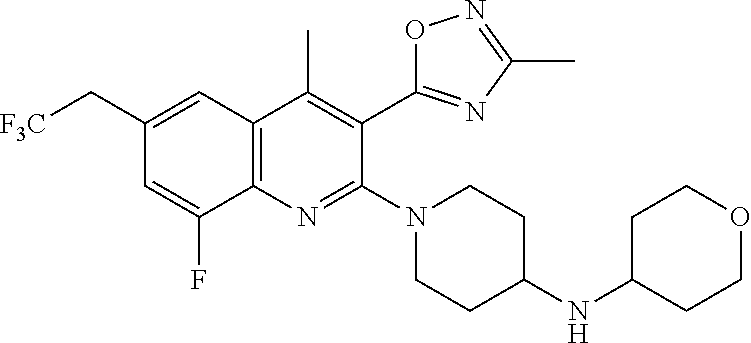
C1(C[F3C])=CC2=C(N=C(N3CCC(NC4CCOCC4)CC3)C(C3=NC(C)=NO3)=C2C)C(F)=C1
